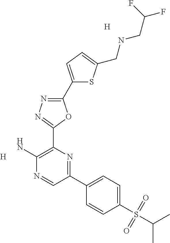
[H].C1(C2=CC=C(CNCC(F)F)S2)=NN=C(C2=C(N)N=CC(C3=CC=C(S(C(C)C)(=O)=O)C=C3)=N2)O1.[H]
